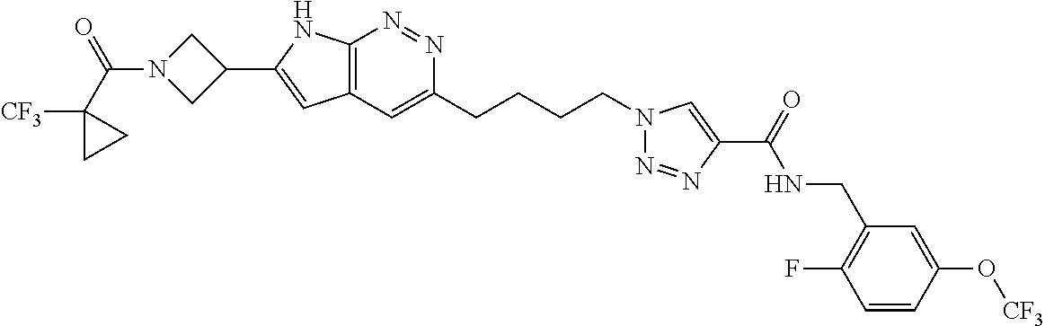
N1=NC2=C(C=C1CCCCN1N=NC(C(NCC3=C(F)C=CC(O[CF3])=C3)=O)=C1)C=C(C1CN(C(C3([CF3])CC3)=O)C1)N2
